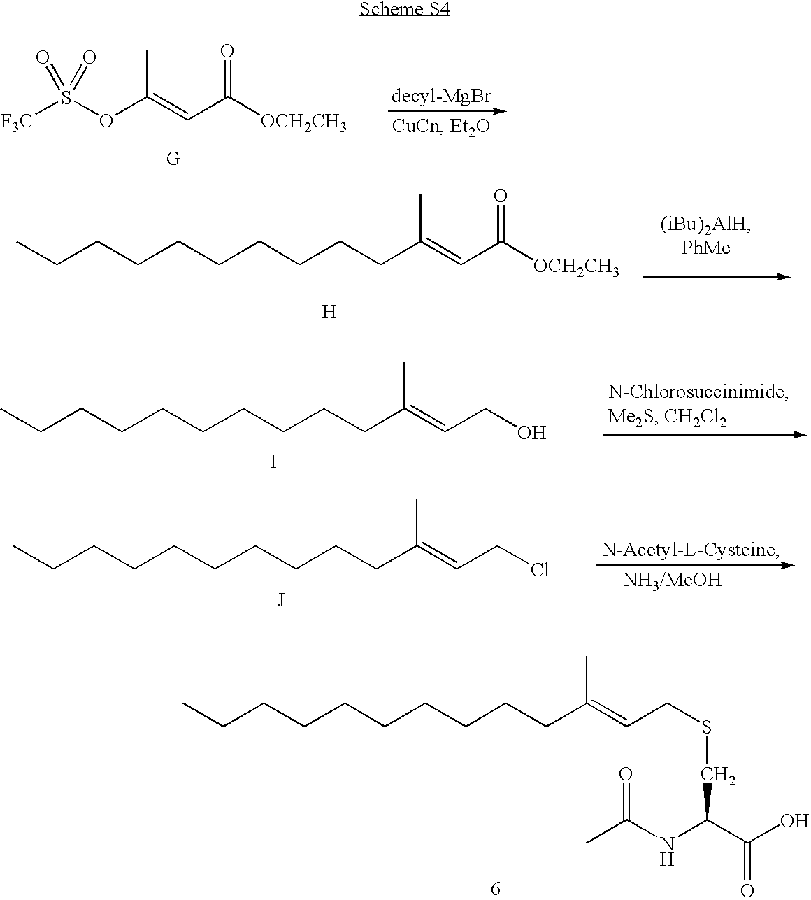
C(CCCCCCCCC(=CCSCC(C(=O)O)NC(=O)C)C)C.[F3C]S(OC(C)=CC([OCH2CH3])=O)(=O)=O.C(CCCCCCCCC(=CC([OCH2CH3])=O)C)C.[H].C(CCCCCCCCC(=CCO)C)C.I.C(CCCCCCCCC(=CCCl)C)C
